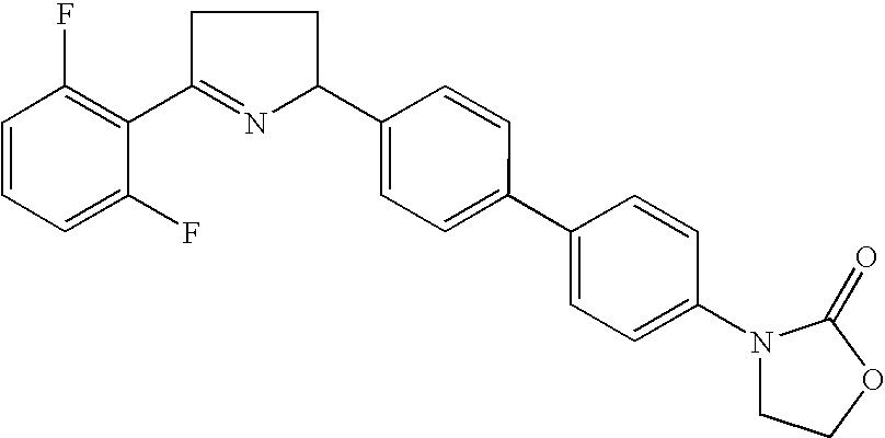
C1=CC=C(F)C(C2=NC(C3=CC=C(C4=CC=C(N5CCOC5=O)C=C4)C=C3)CC2)=C1F
